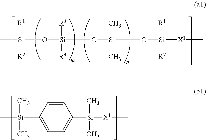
C[Si]([R1])([R2])O[Si](O[Si](C)(C)(C)O[Si]([X1]C)([R1])[R2])([R4])[R3].C1=CC([Si](C)(C)C)=CC=C1[Si]([X1]C)(C)C
